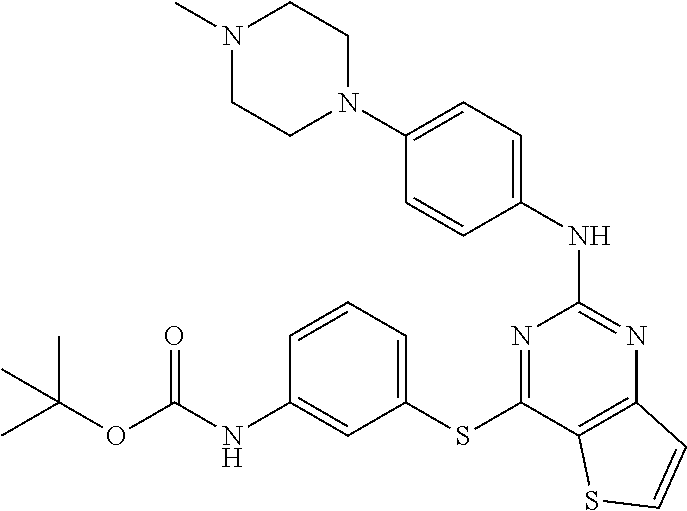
C(OC(NC1=CC(SC2=NC(NC3=CC=C(N4CCN(C)CC4)C=C3)=NC3=C2SC=C3)=CC=C1)=O)(C)(C)C
